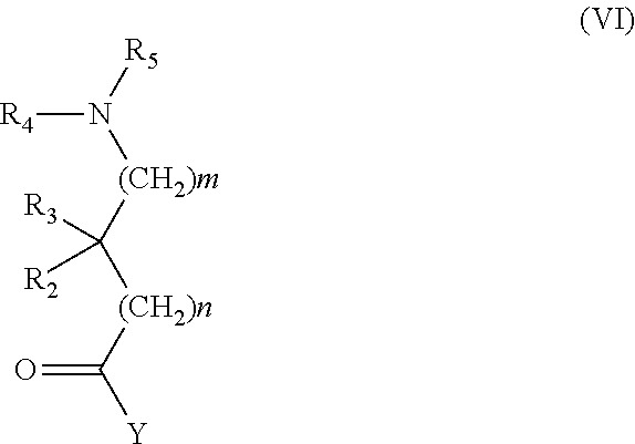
[R5]N([(CH2)m]C([(CH2)n]C([Y])=O)([R3])[R2])[R4]
